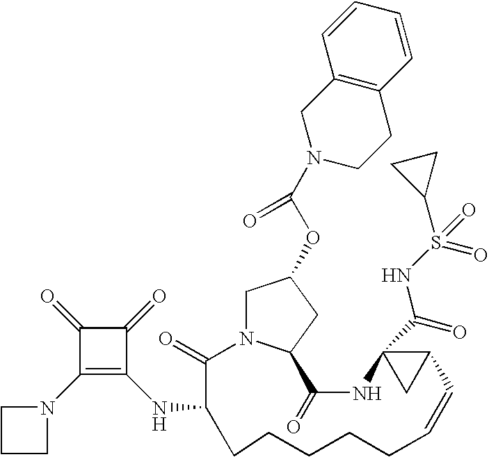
C1N2C(CC1OC(N1CCC3=C(C1)C=CC=C3)=O)C(=O)NC1(C(=O)NS(C3CC3)(=O)=O)CC1C=CCCCCCC(NC1=C(N3CCC3)C(=O)C1=O)C2=O
